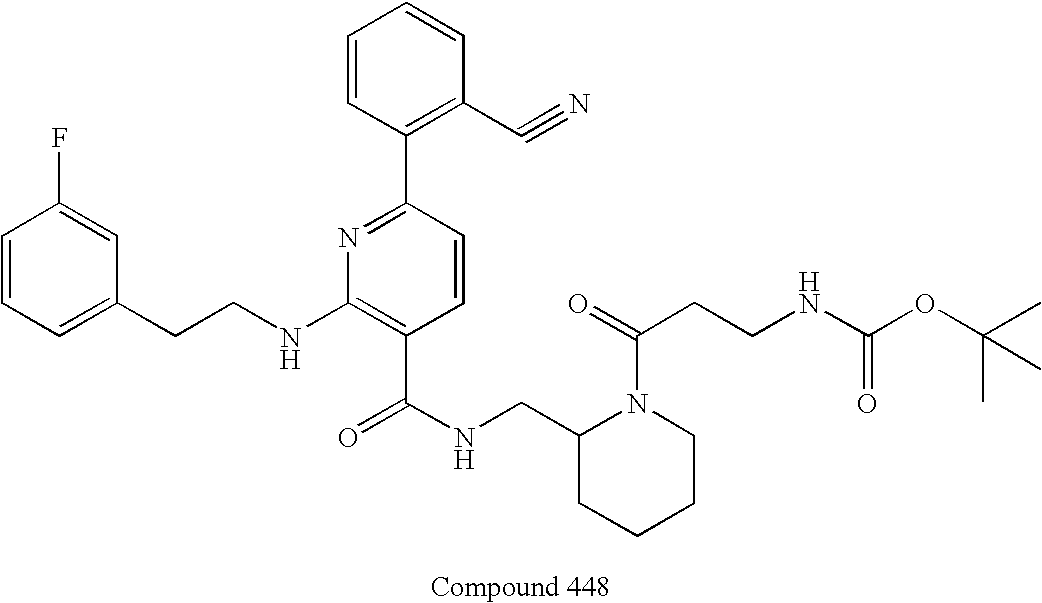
C1=CC=C(CCNC2=C(C(NCC3CCCCN3C(CCNC(OC(C)(C)C)=O)=O)=O)C=CC(C3=C(C#N)C=CC=C3)=N2)C=C1F
